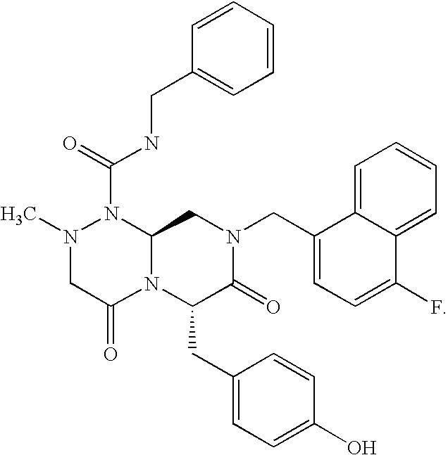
N1(C)CC(=O)N2C(N1C(NCC1=CC=CC=C1)=O)CN(CC1=CC=C(F)C3=CC=CC=C31)C(=O)C2CC1=CC=C(O)C=C1
